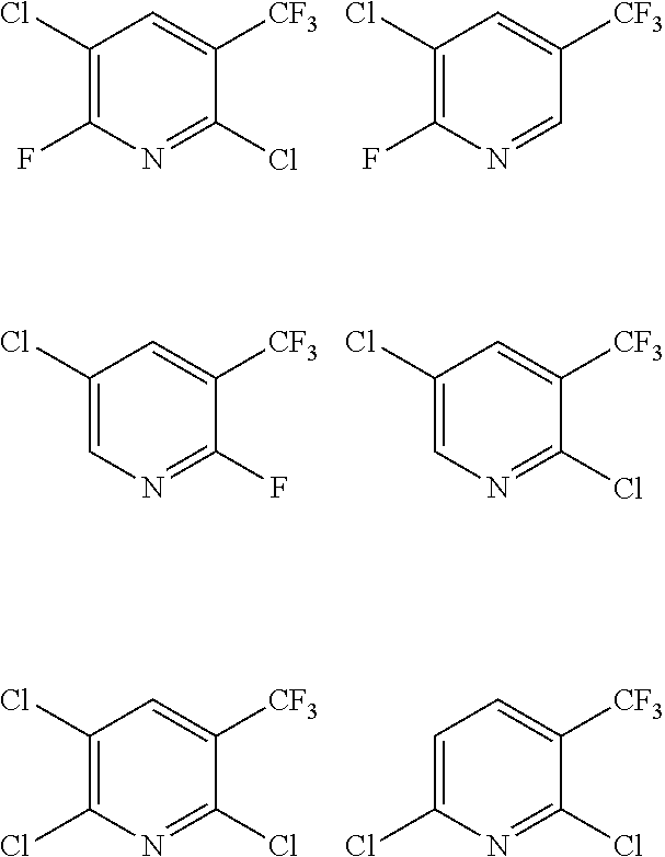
C1(Cl)=C(F)N=C(Cl)C([CF3])=C1.C1(Cl)=C(F)N=CC([CF3])=C1.C1(Cl)=CN=C(F)C([CF3])=C1.C1(Cl)=CN=C(Cl)C([CF3])=C1.C1(Cl)=C(Cl)N=C(Cl)C([CF3])=C1.C1=C(Cl)N=C(Cl)C([CF3])=C1
